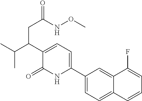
C(C)(C(C1=CC=C(C2=CC=C3C(=C2)C(F)=CC=C3)NC1=O)CC(NOC)=O)C
